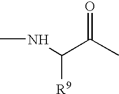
[R9]C(NC)C(C)=O
